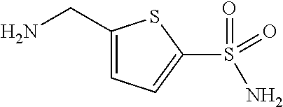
C1(CN)=CC=C(S(=O)(N)=O)S1
